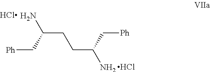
NC(CCC(N)C[Ph])C[Ph].Cl
